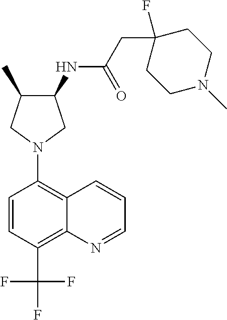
C1(NC(CC2(F)CCN(C)CC2)=O)C(C)CN(C2=C3C(=C(C(F)(F)F)C=C2)N=CC=C3)C1
